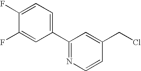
C1=C(F)C(F)=CC=C1C1=NC=CC(CCl)=C1
